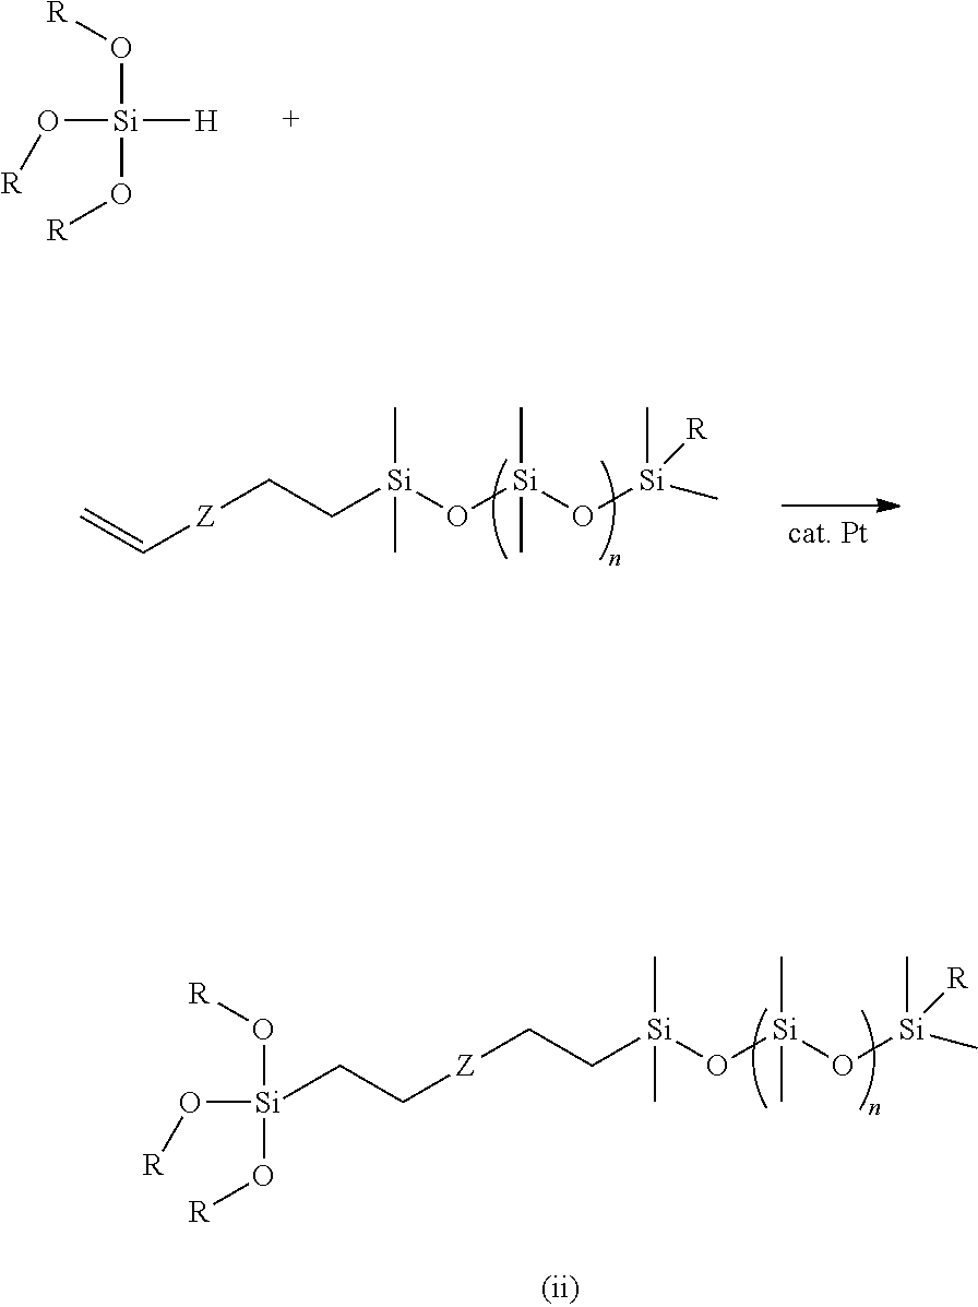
[Si](O[R])([H])(O[R])O[R].C=C[Z]CC[Si](O[Si](C)(C)O[Si](C)([R])C)(C)C.C([Z]CC[Si](O[Si](C)(C)O[Si](C)([R])C)(C)C)C[Si](O[R])(O[R])O[R]
